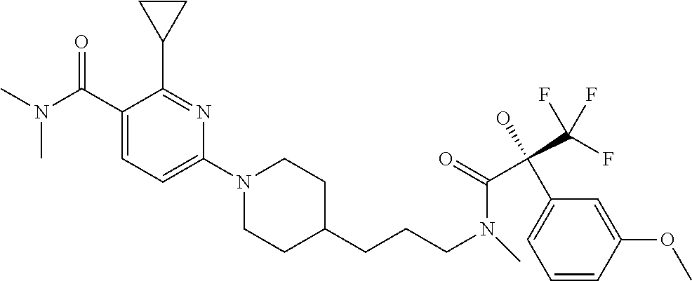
C1(C(=O)N(C)C)=CC=C(N2CCC(CCCN(C(=O)C(C(F)(F)F)(C3=CC=CC(OC)=C3)O)C)CC2)N=C1C1CC1
